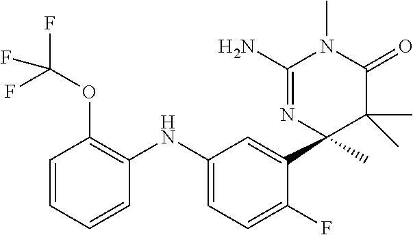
C1(NC2=C(OC(F)(F)F)C=CC=C2)=CC=C(F)C(C2(C)C(C)(C)C(=O)N(C)C(N)=N2)=C1
